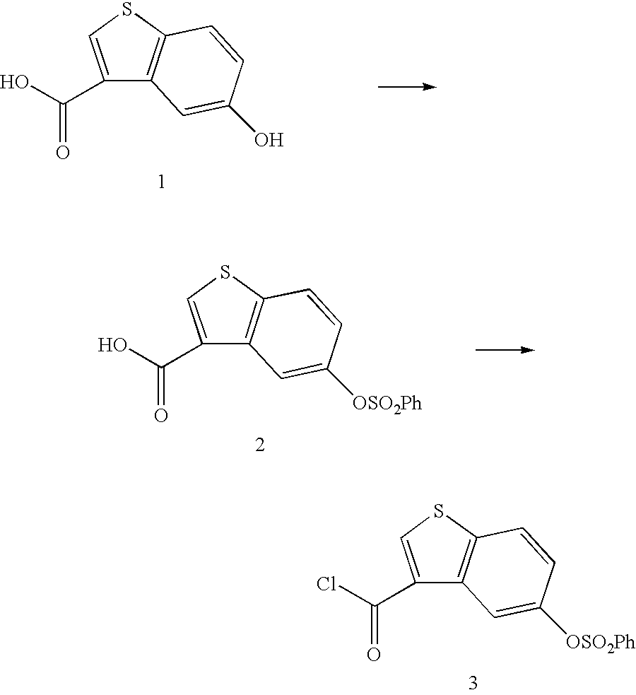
C1=C(C(Cl)=O)C2=C(S1)C=CC([OSO2Ph])=C2.C1=C(C(O)=O)C2=C(S1)C=CC(O)=C2.C1=C(C(O)=O)C2=C(S1)C=CC([OSO2Ph])=C2
